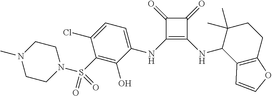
C1(=O)C(NC2=CC=C(Cl)C(S(=O)(N3CCN(C)CC3)=O)=C2O)=C(NC2C3=C(CCC2(C)C)OC=C3)C1=O
